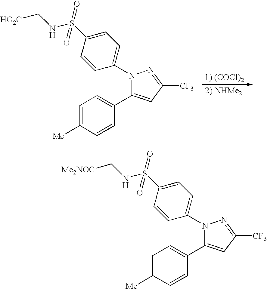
[1) (COCl)2].C1(S(NC[HO2C])(=O)=O)=CC=C(N2C(C3=CC=C([Me])C=C3)=CC([CF3])=N2)C=C1.[2) NHMe2].C1(S(NC[Me2NOC])(=O)=O)=CC=C(N2C(C3=CC=C([Me])C=C3)=CC([CF3])=N2)C=C1
